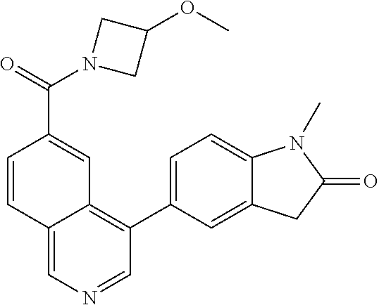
C12=CN=CC(C3=CC=C4C(=C3)CC(=O)N4C)=C1C=C(C(N1CC(OC)C1)=O)C=C2
